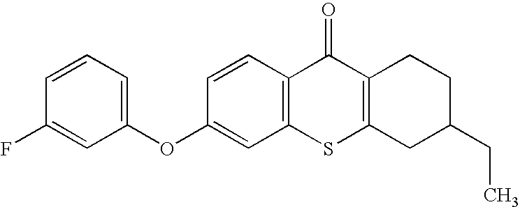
C1(OC2=CC=CC(F)=C2)=CC2=C(C=C1)C(=O)C1=C(S2)CC(CC)CC1
